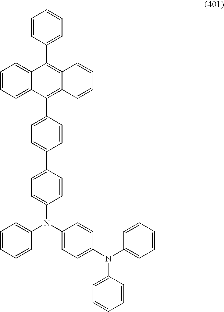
C1=CC(C2=C3C(=C(C4=CC=C(C5=CC=C(N(C6=CC=CC=C6)C6=CC=C(N(C7=CC=CC=C7)C7=CC=CC=C7)C=C6)C=C5)C=C4)C4=CC=CC=C24)C=CC=C3)=CC=C1
